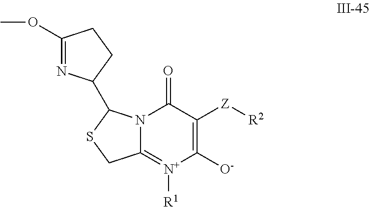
C1(OC)=NC(C2N3C(=[N+]([R1])C([O-])=C([Z][R2])C3=O)CS2)CC1
